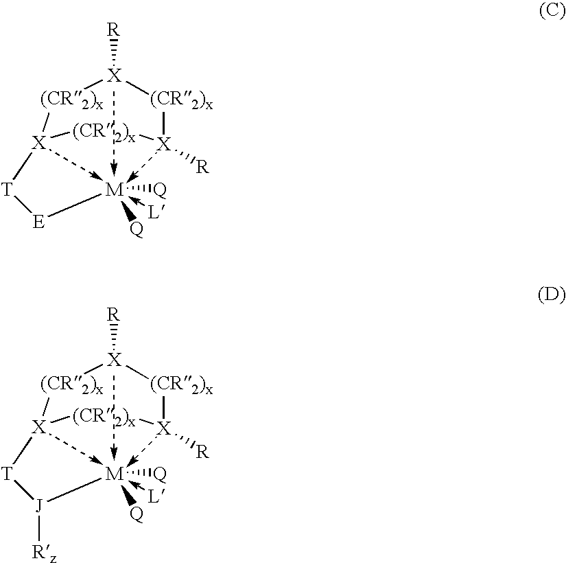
[T]([E][M]([Q])([Q])-[L])[X]1[(CR2)x][X]([R])[(CR2)x][X]([R])[(CR2)x]1.[T]([J]([M]([Q])([Q])-[L])[Rz])[X]1[(CR2)x][X]([R])[(CR2)x][X]([R])[(CR2)x]1
